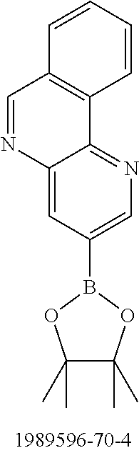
C1=CC=CC2=C1C=NC1=CC(B3OC(C)(C)C(C)(C)O3)=CN=C21
